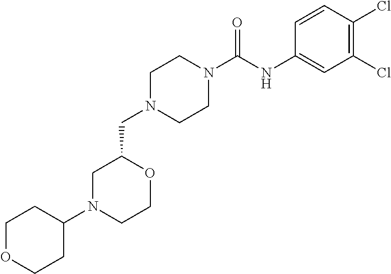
C1N(CC2CN(C3CCOCC3)CCO2)CCN(C(NC2=CC(Cl)=C(Cl)C=C2)=O)C1
